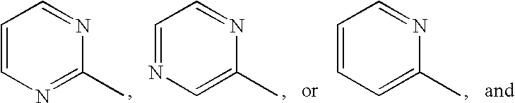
C1=CN=C(C)N=C1.C1=NC=C(C)N=C1.C1=CC=C(C)N=C1
